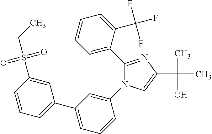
C1(C2=CC=CC=C2C(F)(F)F)=NC(C(C)(O)C)=CN1C1=CC(C2=CC=CC(S(=O)(=O)CC)=C2)=CC=C1
